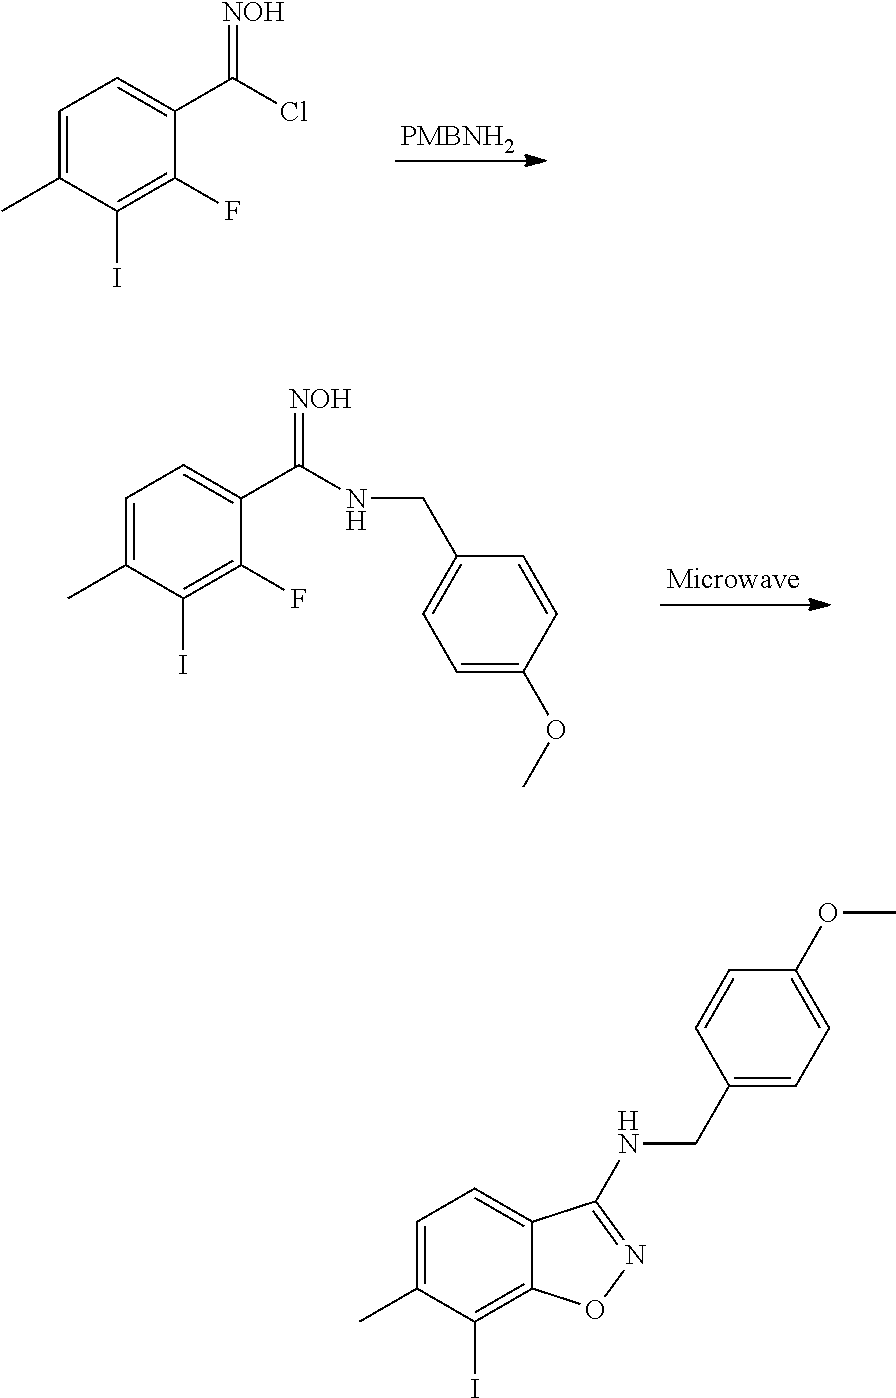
[PMBNH2].C1=C(C)C(I)=C(F)C(C(=[NOH])Cl)=C1.C1=C(C)C(I)=C(F)C(C(=[NOH])NCC2=CC=C(OC)C=C2)=C1.C1=C(C)C(I)=C2C(=C1)C(NCC1=CC=C(OC)C=C1)=NO2
